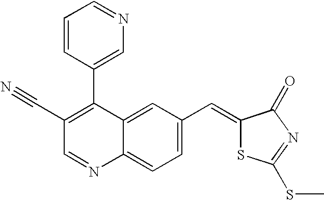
C1(C#N)=C(C2=CN=CC=C2)C2=CC(C=C3SC(SC)=NC3=O)=CC=C2N=C1
